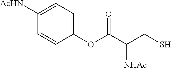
C1(OC(C(CS)[NHAc])=O)=CC=C([AcHN])C=C1
